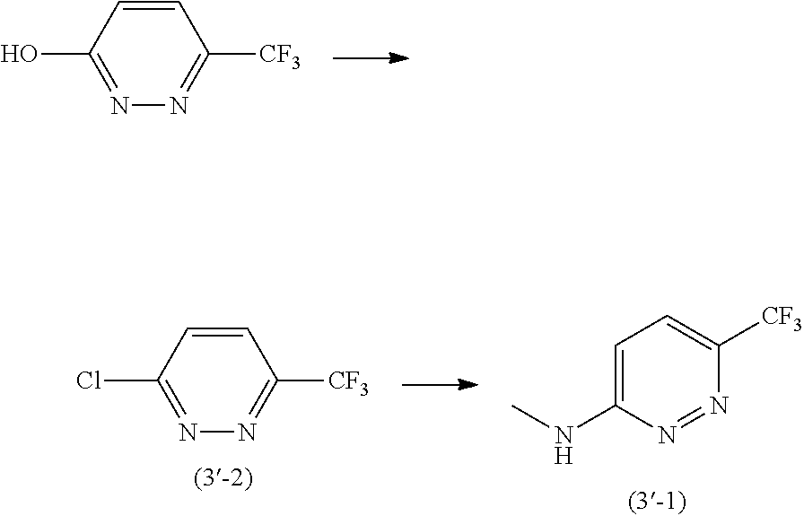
C1=CC(O)=NN=C1[CF3].C1=CC(Cl)=NN=C1[CF3].C1=C(NC)N=NC([CF3])=C1
